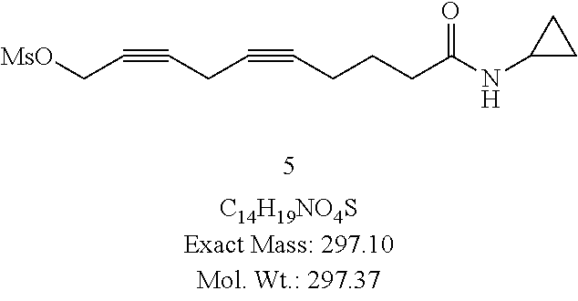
N(C(CCCC#CCC#CC[MsO])=O)C1CC1
